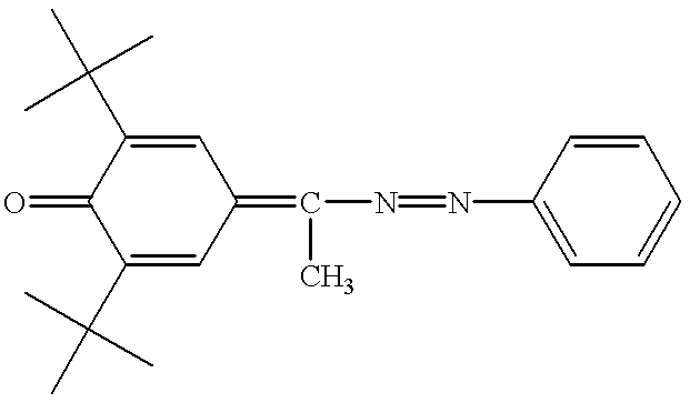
C1(C(C)(C)C)=CC(=C(N=NC2=CC=CC=C2)C)C=C(C(C)(C)C)C1=O
